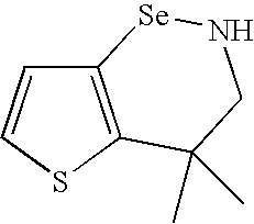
C12=C(SC=C1)C(C)(C)CN[Se]2
